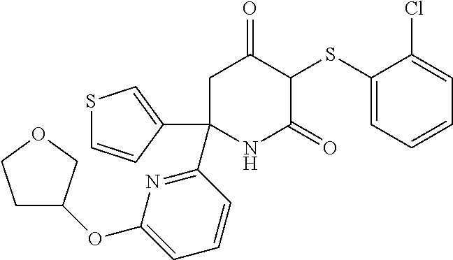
C1(SC2C(=O)CC(C3=NC(OC4CCOC4)=CC=C3)(C3=CSC=C3)NC2=O)=CC=CC=C1Cl
